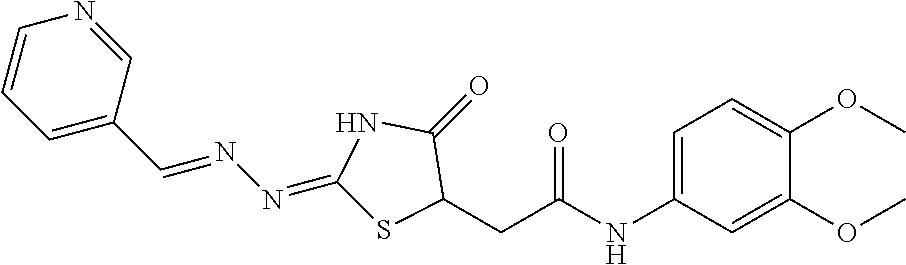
C1=CC=C(C=NN=C2SC(CC(NC3=CC=C(OC)C(OC)=C3)=O)C(=O)N2)C=N1
